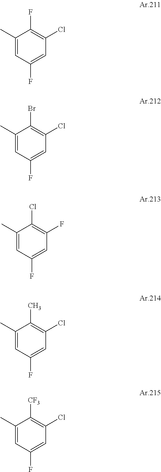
C1(C)=CC(F)=CC(Cl)=C1F.C1(C)=CC(F)=CC(Cl)=C1Br.C1(C)=CC(F)=CC(F)=C1Cl.C1(C)=CC(F)=CC(Cl)=C1C.C1(C)=CC(F)=CC(Cl)=C1[CF3]
